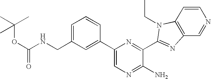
C1=CC2=C(C=N1)N=C(C1=NC(C3=CC(CNC(OC(C)(C)C)=O)=CC=C3)=CN=C1N)N2CC
